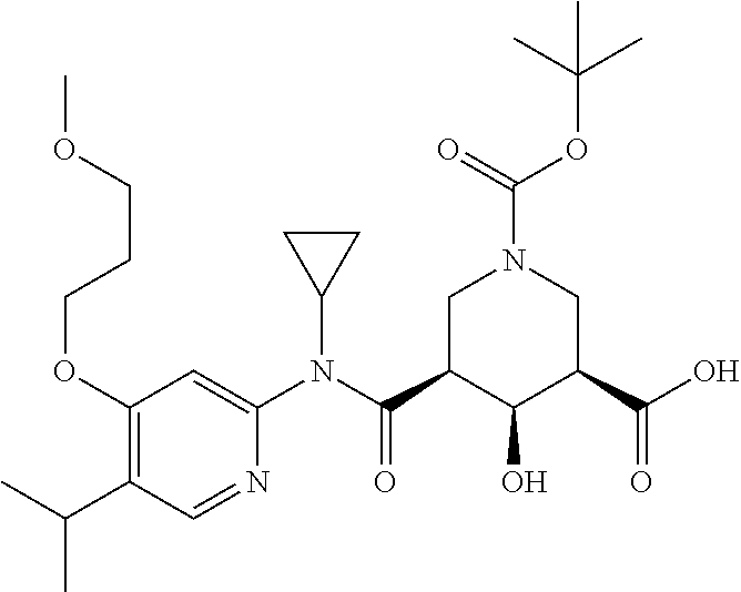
C1(OCCCOC)=C(C(C)C)C=NC(N(C(C2C(O)C(C(O)=O)CN(C(OC(C)(C)C)=O)C2)=O)C2CC2)=C1
